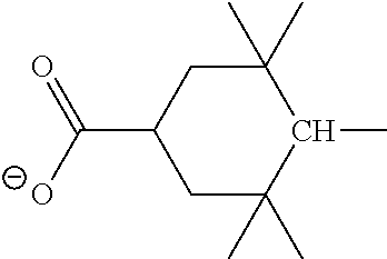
C1C(C)(C)C(C)C(C)(C)CC1C([O-])=O
